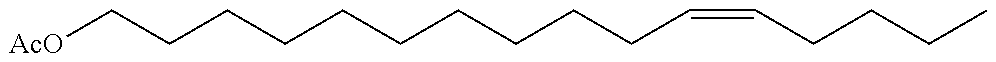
C(CCCCCCCCCC=CCCCC)[AcO]
